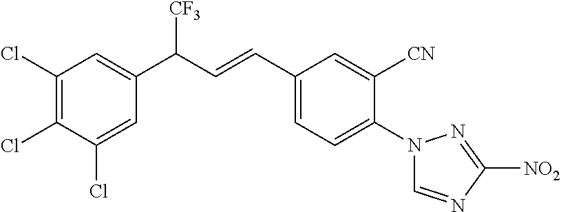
C1(C(C=CC2=CC=C(N3C=NC([NO2])=N3)C([CN])=C2)[CF3])=CC(Cl)=C(Cl)C(Cl)=C1
